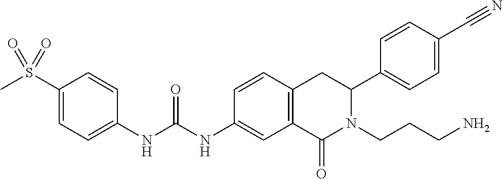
C1(S(C)(=O)=O)=CC=C(NC(NC2=CC3=C(C=C2)CC(C2=CC=C(C#N)C=C2)N(CCCN)C3=O)=O)C=C1
